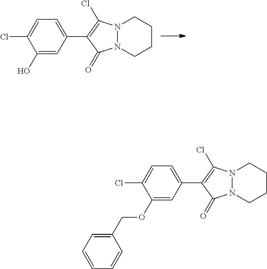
N12N(CCCC1)C(=O)C(C1=CC=C(Cl)C(O)=C1)=C2Cl.N12N(CCCC1)C(=O)C(C1=CC=C(Cl)C(OCC3=CC=CC=C3)=C1)=C2Cl
